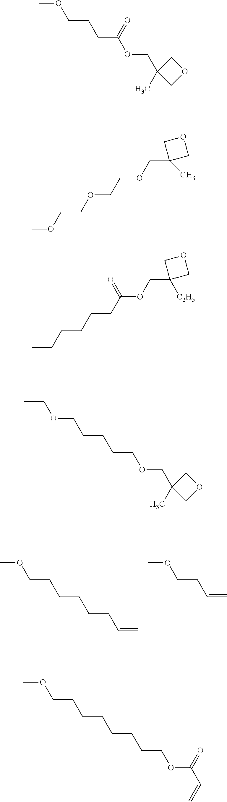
C(CCCC=C)CCOC.C(=C)CCOC.C(C(OCC1(C)COC1)=O)CCOC.O(CCOCC1(C)COC1)CCOC.C(CC(OCC1([C2H5])COC1)=O)CCCC.C(CCCOCC1(C)COC1)COCC.C(CCCCCOC(C=C)=O)CCOC
